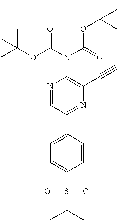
N1=CC(C2=CC=C(S(=O)(=O)C(C)C)C=C2)=NC(C#C)=C1N(C(OC(C)(C)C)=O)C(=O)OC(C)(C)C
